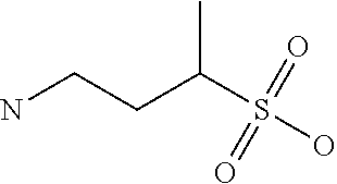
NCCC(S(O)(=O)=O)C
